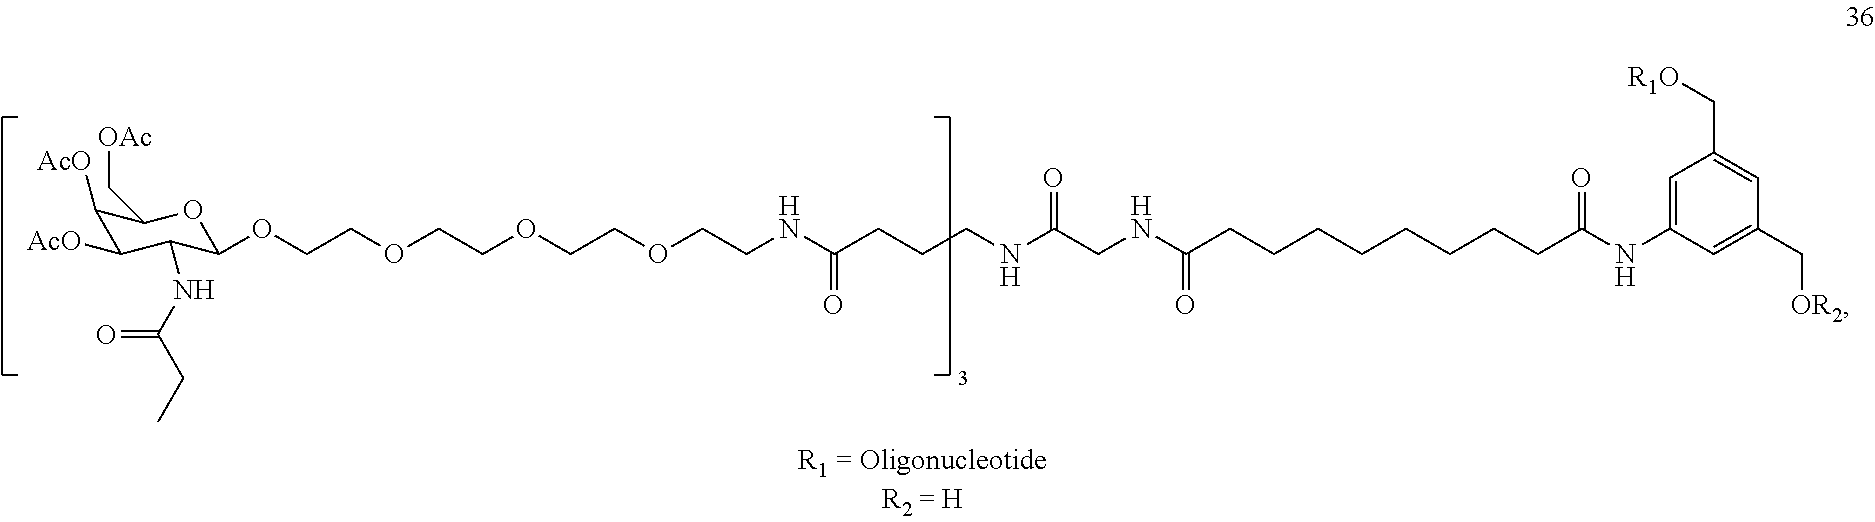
C1([AcO])C([AcO])C(NC(CC)=O)C(OCCOCCOCCOCCNC(CCCNC(CNC(CCCCCCCCC(NC2=CC(C[R1O])=CC(C[OR2])=C2)=O)=O)=O)=O)OC1C[OAc]
